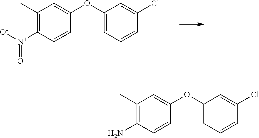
C1(OC2=CC(C)=C([N+]([O-])=O)C=C2)=CC=CC(Cl)=C1.C1(OC2=CC(C)=C(N)C=C2)=CC=CC(Cl)=C1
